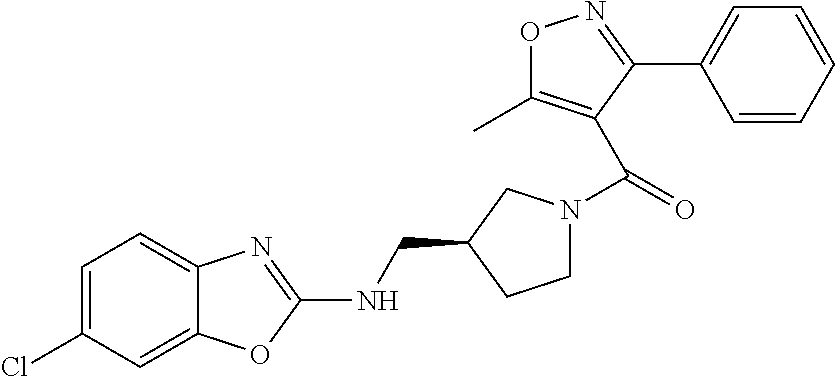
C1=C(Cl)C=C2C(=C1)N=C(NCC1CCN(C(=O)C3=C(C)ON=C3C3=CC=CC=C3)C1)O2
